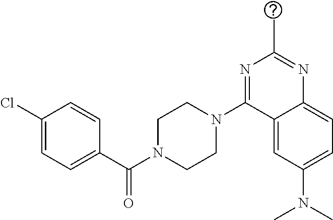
C1(Cl)=CC=C(C(N2CCN(C3=NC(C)=NC4=CC=C(N(C)C)C=C34)CC2)=O)C=C1
